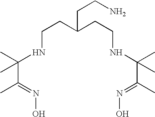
C(C(CCNC(C)(C(C)=NO)C)CCNC(C(C)=NO)(C)C)CN
